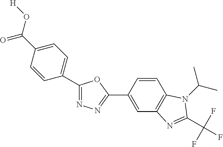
O(C(C1=CC=C(C2=NN=C(C3=CC4=C(C=C3)N(C(C)C)C(C(F)(F)F)=N4)O2)C=C1)=O)[H]
